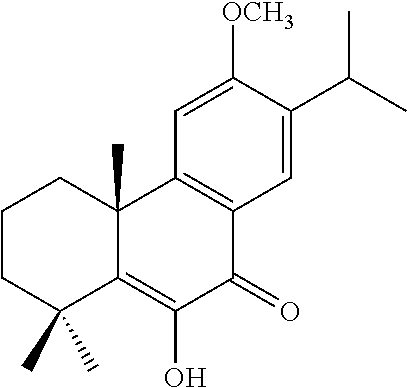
C1CC(C)(C)C2=C(O)C(=O)C3=C(C2(C)C1)C=C([OCH3])C(C(C)C)=C3
